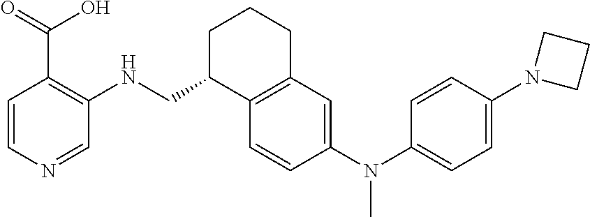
C1=CN=CC(NCC2C3=C(CCC2)C=C(N(C2=CC=C(N4CCC4)C=C2)C)C=C3)=C1C(=O)O
